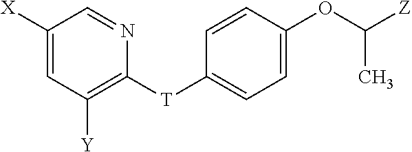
C1([X])=CC([Y])=C([T]C2=CC=C(OC([Z])C)C=C2)N=C1
